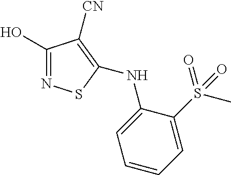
C1(O)=NSC(NC2=CC=CC=C2S(C)(=O)=O)=C1[CN]
